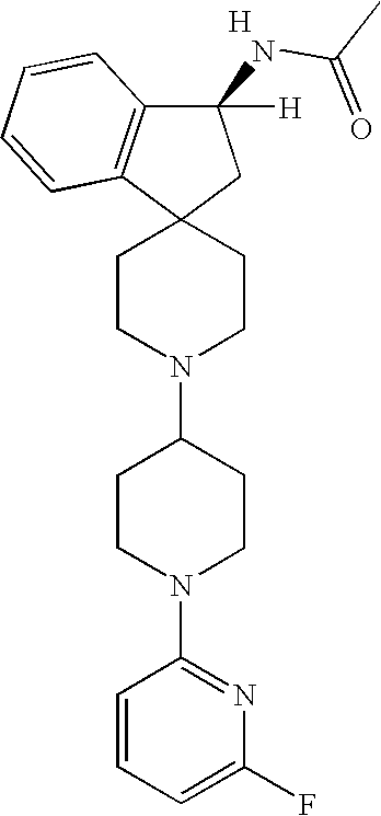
C1(N2CCC3(CC2)CC(NC(C)=O)([H])C2=C3C=CC=C2)CCN(C2=NC(F)=CC=C2)CC1.[H]
